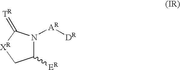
C1([ER])N([AR][DR])C(=[TR])[XR]C1
